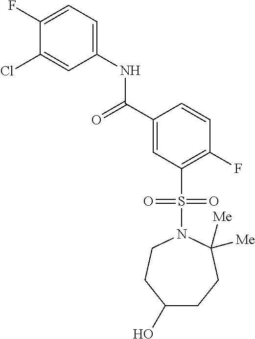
C(C1=CC(S(N2C([Me])([Me])CCC(O)CC2)(=O)=O)=C(F)C=C1)(=O)NC1=CC=C(F)C(Cl)=C1
